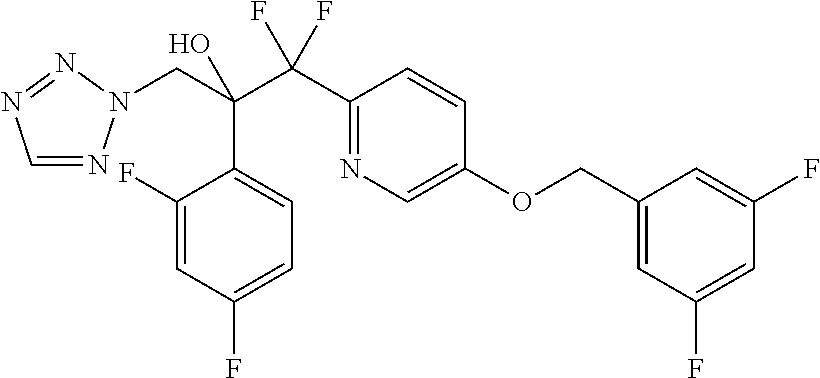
C1=NN(CC(C(C2=NC=C(OCC3=CC(F)=CC(F)=C3)C=C2)(F)F)(O)C2=CC=C(F)C=C2F)N=N1
